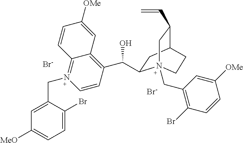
C1(C(O)C2=C3C(=N(CC4=CC([MeO])=CC=C4Br)C=C2)C=CC([OMe])=C3)CC2C(C=C)CN1(CC1=C(Br)C=CC([OMe])=C1)CC2.[Br-].[Br-]
